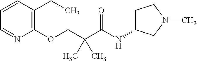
C1=CC(CC)=C(OCC(C(NC2CCN(C)C2)=O)(C)C)N=C1
